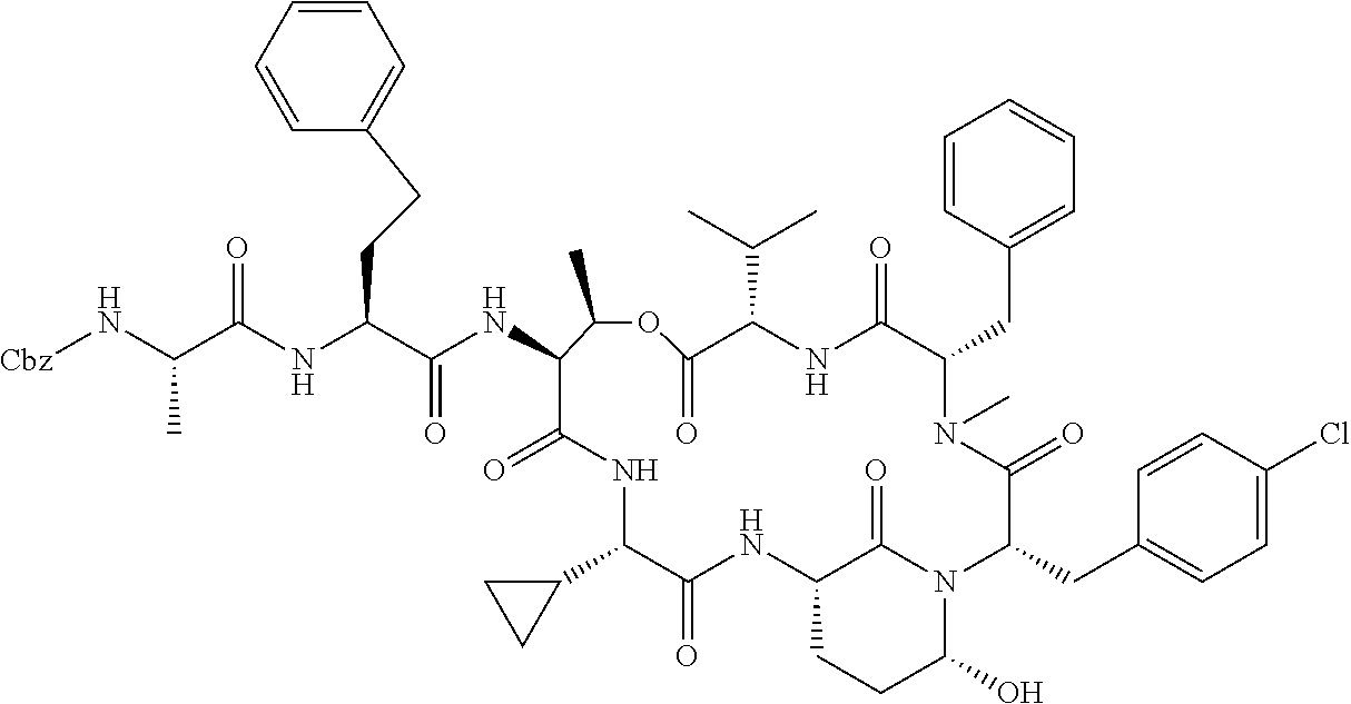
C(C(NC(C(NC1C(=O)NC(C2CC2)C(=O)NC2CCC(O)N(C2=O)C(CC2=CC=C(Cl)C=C2)C(=O)N(C)C(CC2=CC=CC=C2)C(=O)NC(C(C)C)C(=O)OC1C)=O)CCC1=CC=CC=C1)=O)(N[Cbz])C
